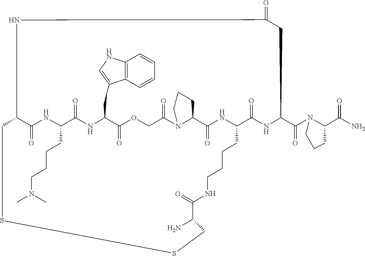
C1C2C(=O)NC(CCCCN(C)C)C(=O)NC(CC3=CNC4=C3C=CC=C4)C(=O)OCC(=O)N3C(CCC3)C(=O)NC(C(=O)NC(C(N3C(C(N)=O)CCC3)=O)CC(=O)N2)CCCCNC(=O)C(N)CSS1
